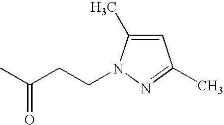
CC(CCN1C(C)=CC(C)=N1)=O
